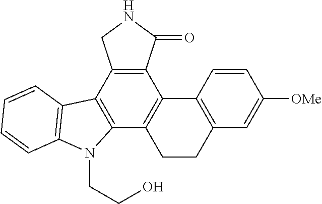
C12=C(C3=C(C4=C1C1=C(CC4)C=C([OMe])C=C1)N(CCO)C1=C3C=CC=C1)CNC2=O
